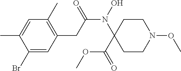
N(C(CC1=C(C)C=C(C)C(Br)=C1)=O)(C1(C(OC)=O)CCN(OC)CC1)O
